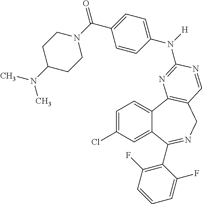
C1=C(Cl)C=C2C(=C1)C1=C(CN=C2C2=C(F)C=CC=C2F)C=NC(N(C2=CC=C(C(=O)N3CCC(N(C)C)CC3)C=C2)[H])=N1
